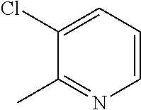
C1=CC=C(Cl)C(C)=N1
